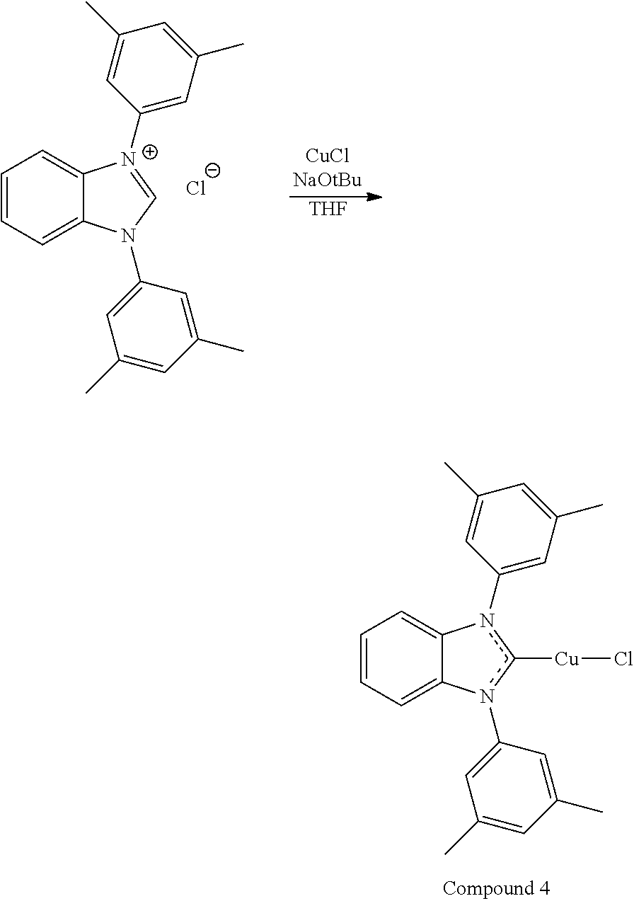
C1=CC=C2C(=C1)[N+](C1=CC(C)=CC(C)=C1)=CN2C1=CC(C)=CC(C)=C1.[Cl-].[THF].C1=CC=C2C(=C1)n(C1=CC(C)=CC(C)=C1)c([Cu]Cl)n2C1=CC(C)=CC(C)=C1
